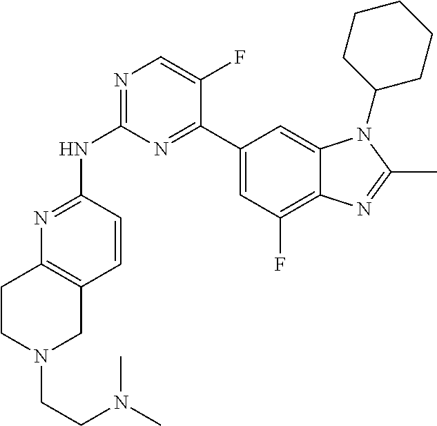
N1=C(NC2=NC=C(F)C(C3=CC(F)=C4C(=C3)N(C3CCCCC3)C(C)=N4)=N2)C=CC2=C1CCN(CCN(C)C)C2
